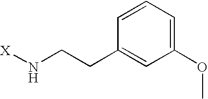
[X]NCCC1=CC(OC)=CC=C1
